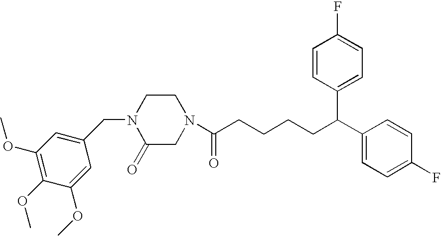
N1(C(CCCCC(C2=CC=C(F)C=C2)C2=CC=C(F)C=C2)=O)CCN(CC2=CC(OC)=C(OC)C(OC)=C2)C(=O)C1
